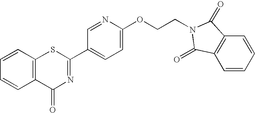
C1=CC2=C(C=C1)C(=O)N=C(C1=CC=C(OCCN3C(=O)C4=C(C=CC=C4)C3=O)N=C1)S2
